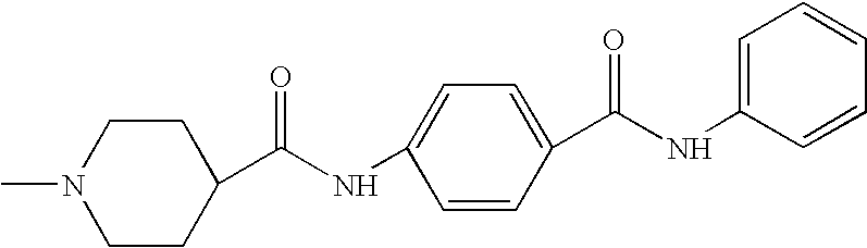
CN1CCC(C(NC2=CC=C(C(NC3=CC=CC=C3)=O)C=C2)=O)CC1
